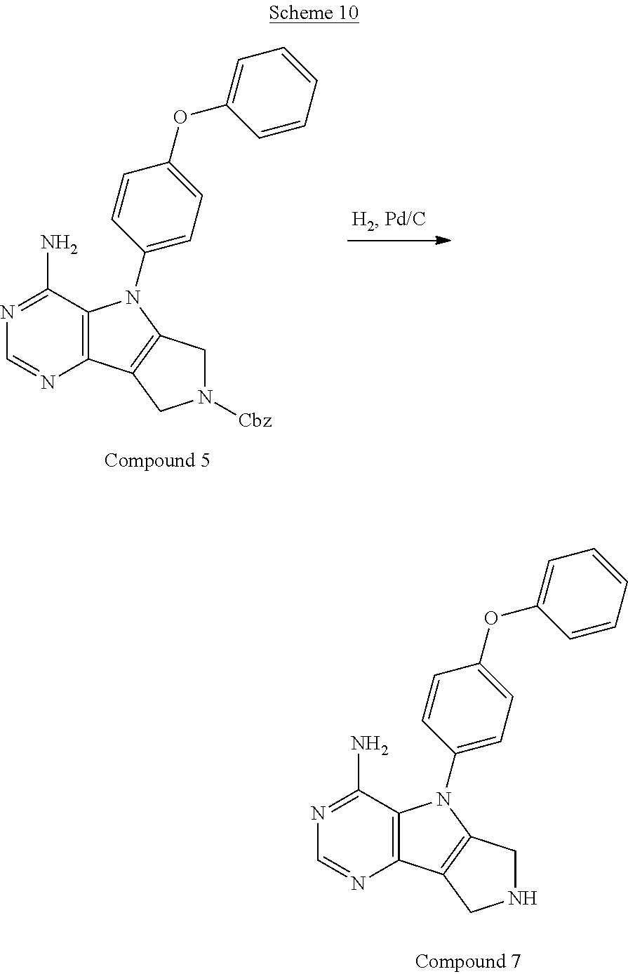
N1=C(N)C2=C(N=C1)C1=C(N2C2=CC=C(OC3=CC=CC=C3)C=C2)CNC1.N1=C(N)C2=C(N=C1)C1=C(N2C2=CC=C(OC3=CC=CC=C3)C=C2)CN([Cbz])C1
